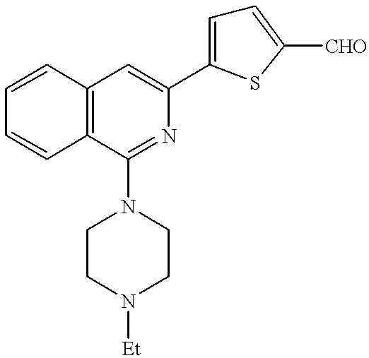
C1=CC2=C(C=C1)C(N1CCN([Et])CC1)=NC(C1=CC=C([CHO])S1)=C2
